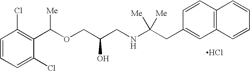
Cl.C1=CC=C(Cl)C(C(OCC(CNC(CC2=CC3=C(C=C2)C=CC=C3)([Me])[Me])O)[Me])=C1Cl
